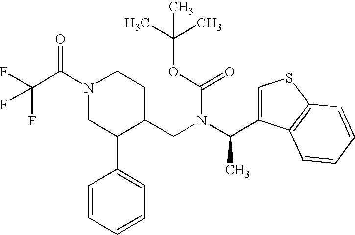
C(F)(C(N1CC(C2=CC=CC=C2)C(CN(C(C)C2=CSC3=C2C=CC=C3)C(OC(C)(C)C)=O)CC1)=O)(F)F
